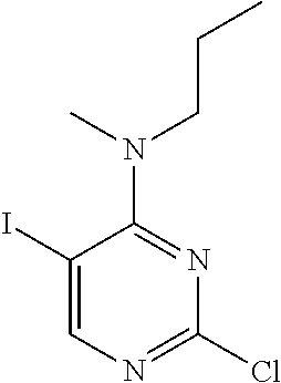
C1(I)=CN=C(Cl)N=C1N(CCC)C
